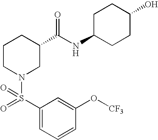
C1(O[CF3])=CC(S(=O)(N2CC(C(NC3CCC(O)CC3)=O)CCC2)=O)=CC=C1
